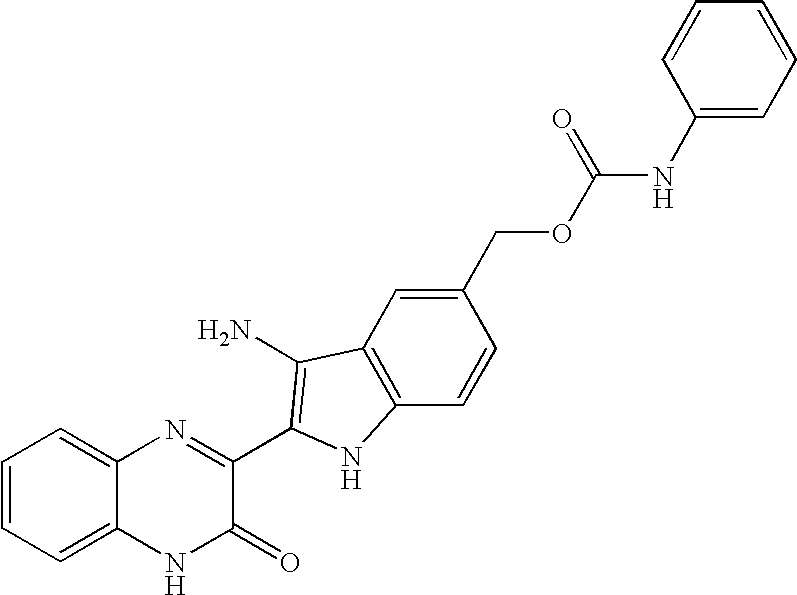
C1(COC(NC2=CC=CC=C2)=O)=CC2=C(C=C1)NC(C1=NC3=CC=CC=C3NC1=O)=C2N
